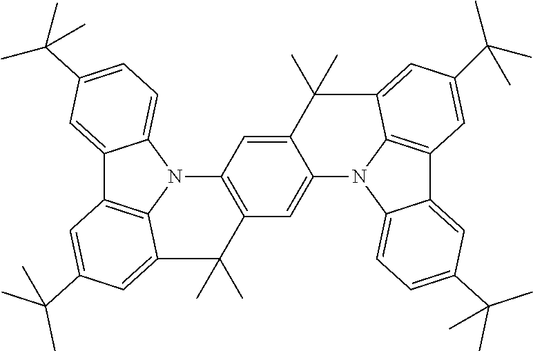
C12=CC(C(C)(C)C)=CC=C1N1C3=C2C=C(C(C)(C)C)C=C3C(C)(C)C2=C1C=C1C(=C2)N2C3=CC=C(C(C)(C)C)C=C3C3=C2C(=CC(C(C)(C)C)=C3)C1(C)C
